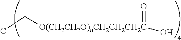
CC[O(CH2CH2O)nCH2CH2CH2C](=O)O
